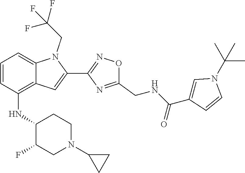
C1=CC(NC2C(F)CN(C3CC3)CC2)=C2C(=C1)N(CC(F)(F)F)C(C1=NOC(CNC(C3=CN(C(C)(C)C)C=C3)=O)=N1)=C2
